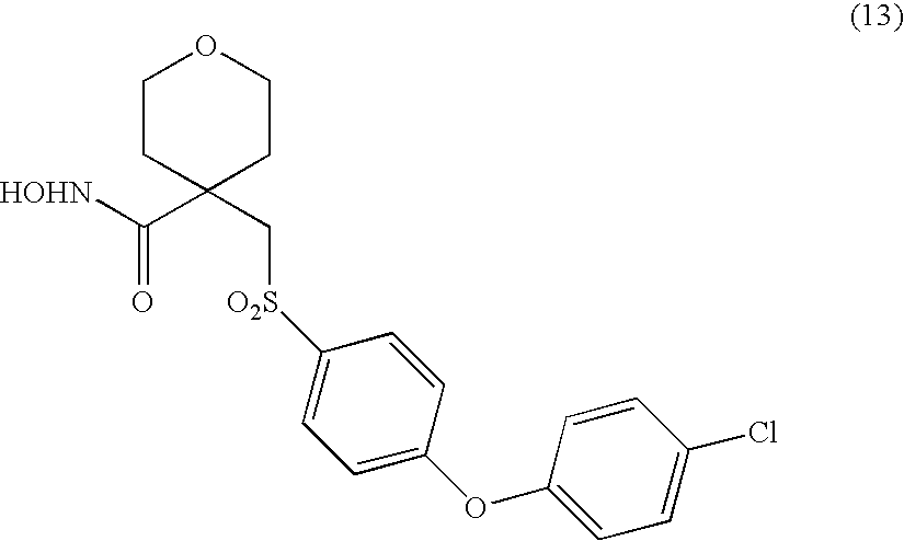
C1CC(C([HOHN])=O)(C[O2S]C2=CC=C(OC3=CC=C(Cl)C=C3)C=C2)CCO1
